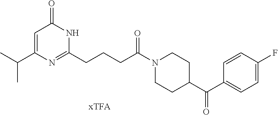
C1=C(C(C)C)N=C(CCCC(N2CCC(C(C3=CC=C(F)C=C3)=O)CC2)=O)NC1=O
